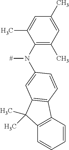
C1=C(C)C(N([#])C2=CC3=C(C4=C(C=CC=C4)C3(C)C)C=C2)=C(C)C=C1C
